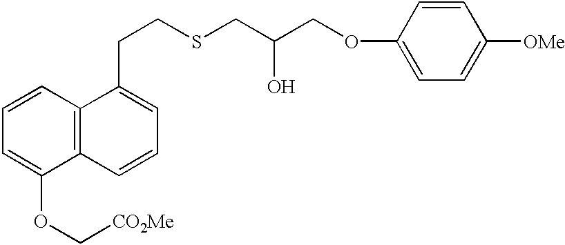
C1=CC=C(OC[CO2Me])C2=C1C(CCSCC(COC1=CC=C([OMe])C=C1)O)=CC=C2
